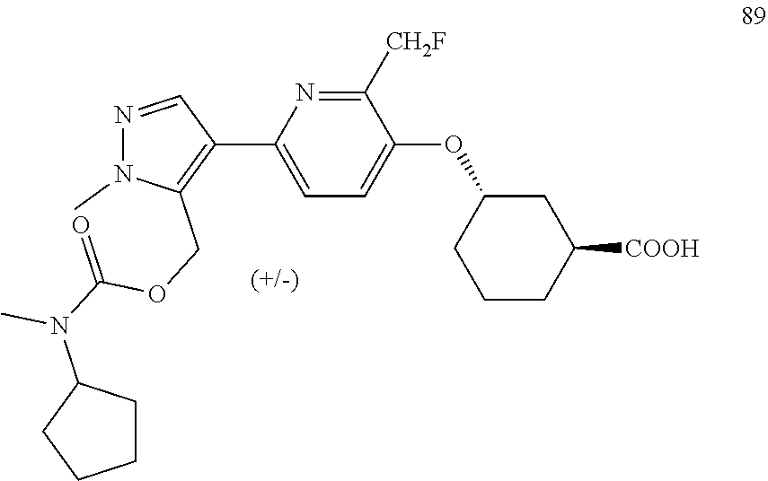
C1=C(C2=C(COC(N(C3CCCC3)C)=O)N(C)N=C2)N=C([CH2F])C(OC2CCCC([COOH])C2)=C1
